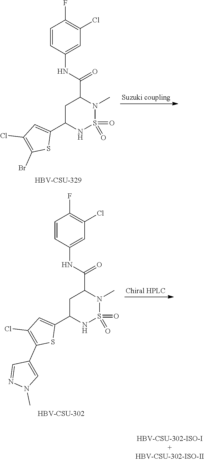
C1C(C2=CC(Cl)=C(Br)S2)NS(=O)(=O)N(C)C1C(=O)NC1=CC(Cl)=C(F)C=C1.[HBV-CSU-329].C1C(C2=CC(Cl)=C(C3=CN(C)N=C3)S2)NS(=O)(=O)N(C)C1C(=O)NC1=CC(Cl)=C(F)C=C1.[HBV-CSU-302]
